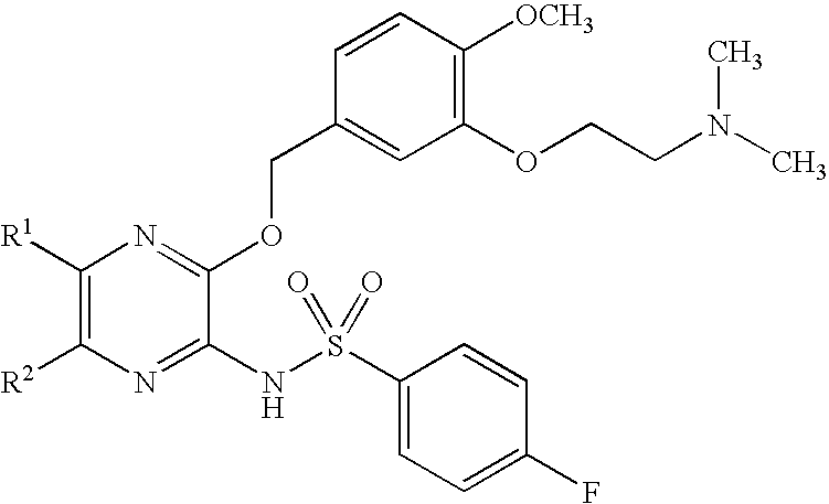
C1([R1])=C([R2])N=C(NS(C2=CC=C(F)C=C2)(=O)=O)C(OCC2=CC(OCCN(C)C)=C([OCH3])C=C2)=N1
